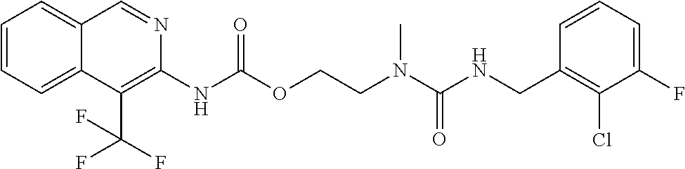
C1=CC(CNC(N(C)CCOC(NC2=C(C(F)(F)F)C3=CC=CC=C3C=N2)=O)=O)=C(Cl)C(F)=C1
